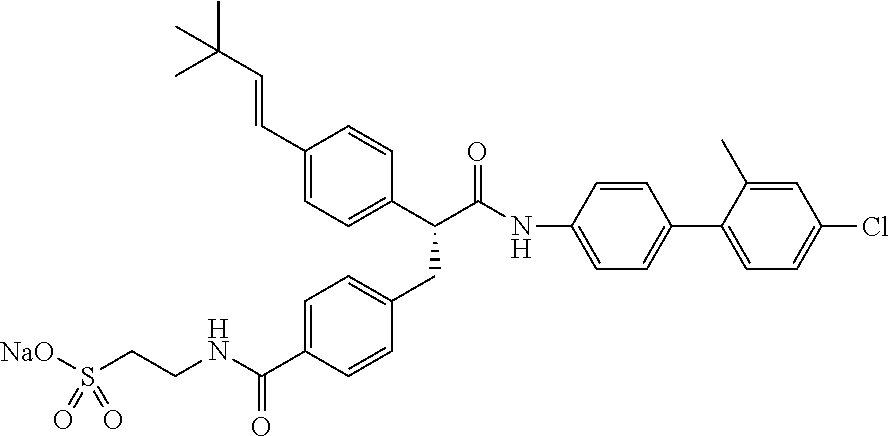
CC(C=CC1=CC=C(C(C(=O)NC2=CC=C(C3=CC=C(Cl)C=C3C)C=C2)CC2=CC=C(C(NCCS([NaO])(=O)=O)=O)C=C2)C=C1)(C)C
